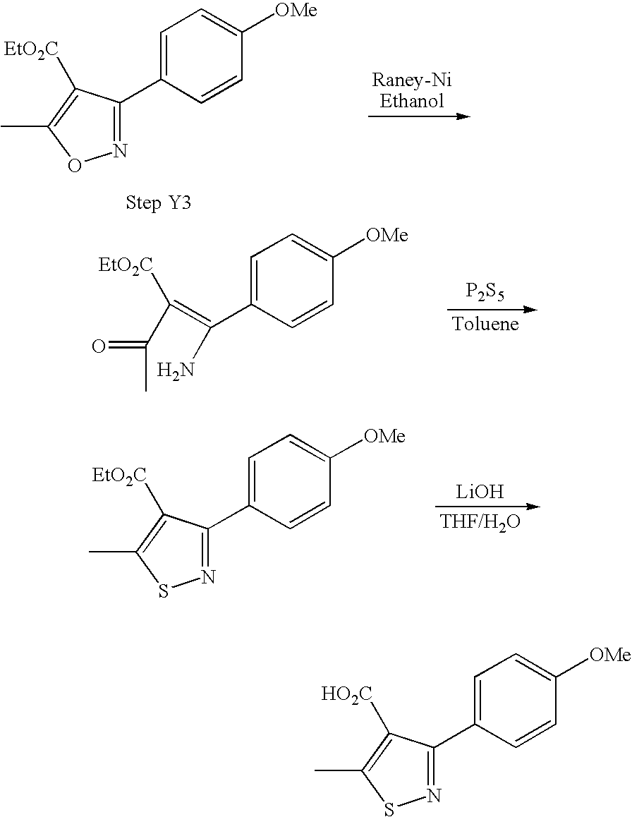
[P2S5].C1(C(=C([EtO2C])C(C)=O)N)=CC=C([OMe])C=C1.[LiOH].N1=C(C2=CC=C([OMe])C=C2)C([EtO2C])=C(C)S1.N1=C(C2=CC=C([OMe])C=C2)C([EtO2C])=C(C)O1.N1=C(C2=CC=C([OMe])C=C2)C([HO2C])=C(C)S1
